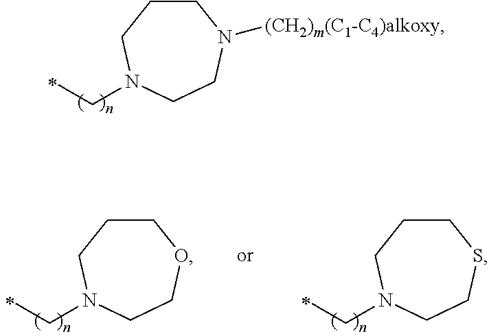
C(C)N1CCCN([(CH2)m(C1-C4)alkoxy])CC1.C(C)N1CCCSCC1.C(C)N1CCCOCC1
